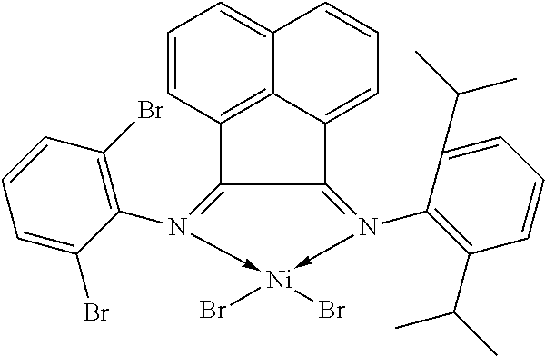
C12=C3C(=CC=CC3=CC=C1)C1=N(C3=C(C(C)C)C=CC=C3C(C)C)->[Ni](Br)(Br)-N(C3=C(Br)C=CC=C3Br)=C21
